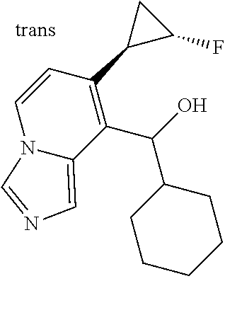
C(C1CCCCC1)(O)C1=C(C2C(F)C2)C=CN2C1=CN=C2
